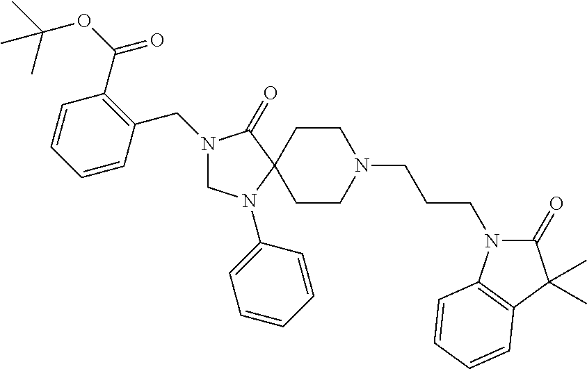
N1(CC2=C(C(=O)OC(C)(C)C)C=CC=C2)CN(C2=CC=CC=C2)C2(C1=O)CCN(CCCN1C(=O)C(C)(C)C3=C1C=CC=C3)CC2
